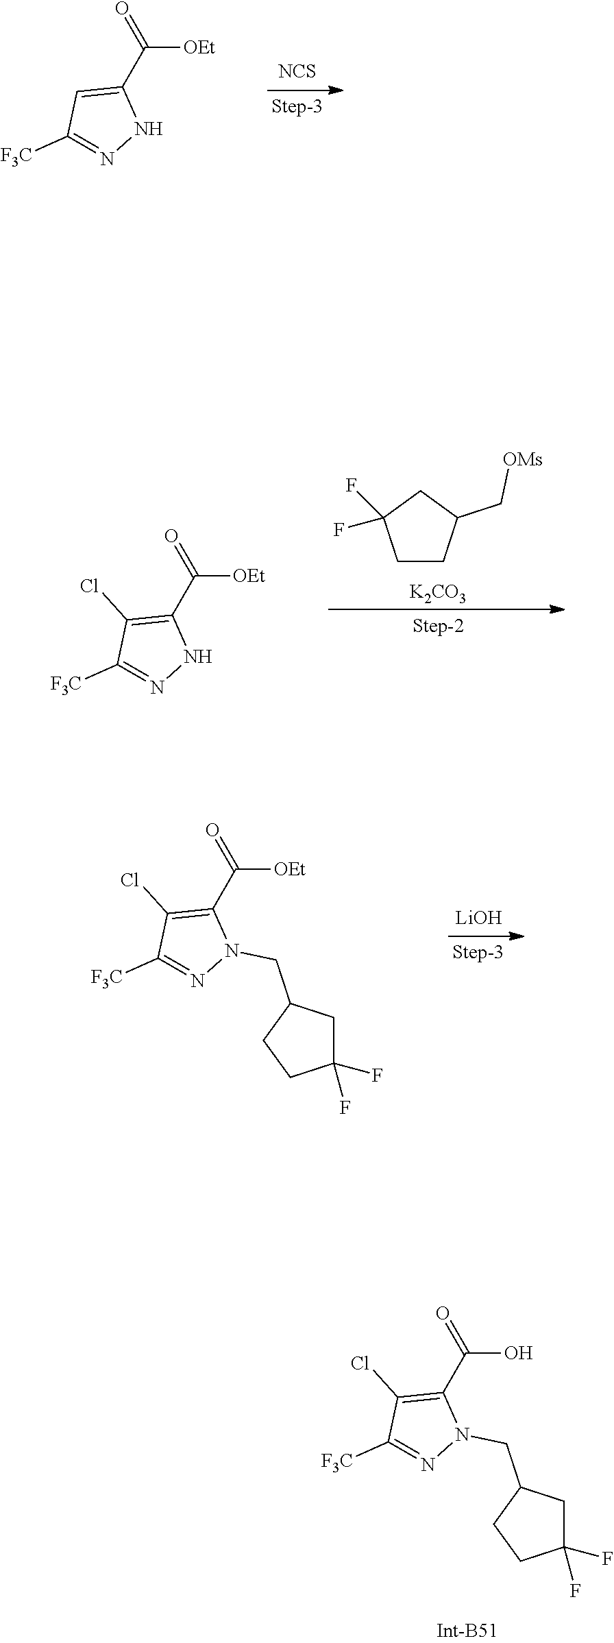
C1([F3C])=NNC(C(=O)[OEt])=C1.[NCS].C1CC(C[OMs])CC1(F)F.[K2CO3].C1([F3C])=NNC(C(=O)[OEt])=C1Cl.[LiOH].C1([F3C])=NN(CC2CCC(F)(F)C2)C(C(=O)[OEt])=C1Cl.C1([F3C])=NN(CC2CCC(F)(F)C2)C(C(=O)O)=C1Cl
